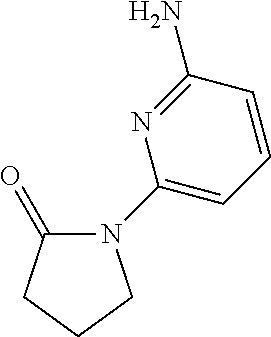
C1(N2C(=O)CCC2)=CC=CC(N)=N1
